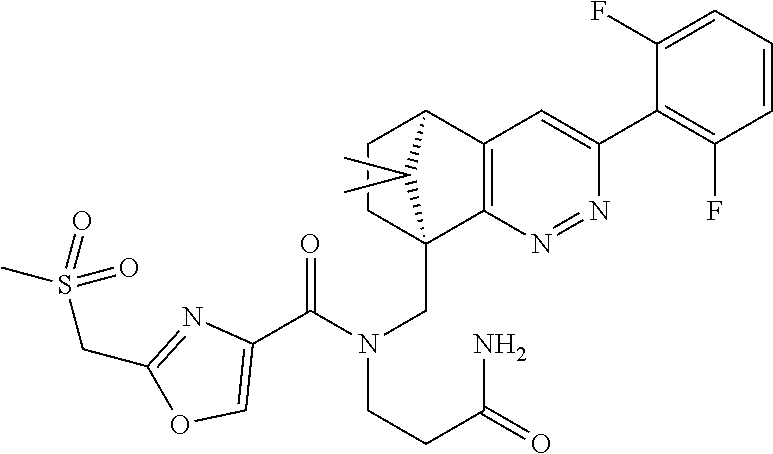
C12=C(N=NC(C3=C(F)C=CC=C3F)=C1)C1(CN(CCC(=O)N)C(C3=COC(CS(C)(=O)=O)=N3)=O)CCC2C1(C)C
